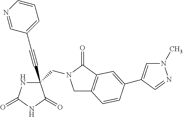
C(#CC1(CN2CC3=C(C2=O)C=C(C2=CN(C)N=C2)C=C3)NC(=O)NC1=O)C1=CC=CN=C1
